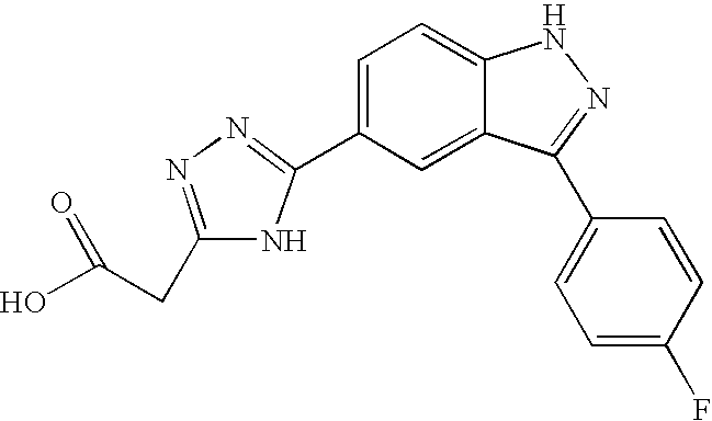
C1=C(C2=NN=C(CC(O)=O)N2)C=C2C(=C1)NN=C2C1=CC=C(F)C=C1
